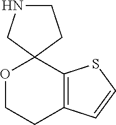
C12=C(SC=C1)C1(OCC2)CCNC1
